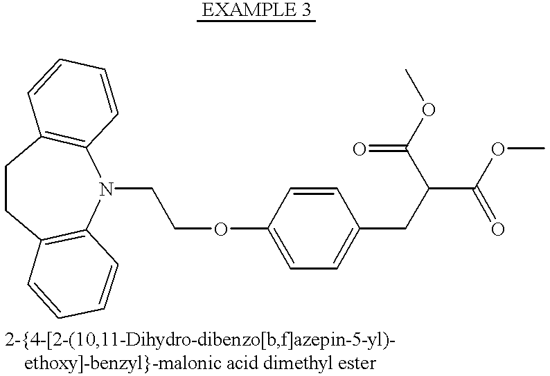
C1CC2=C(N(CCOC3=CC=C(CC(C(=O)OC)C(OC)=O)C=C3)C3=C1C=CC=C3)C=CC=C2
